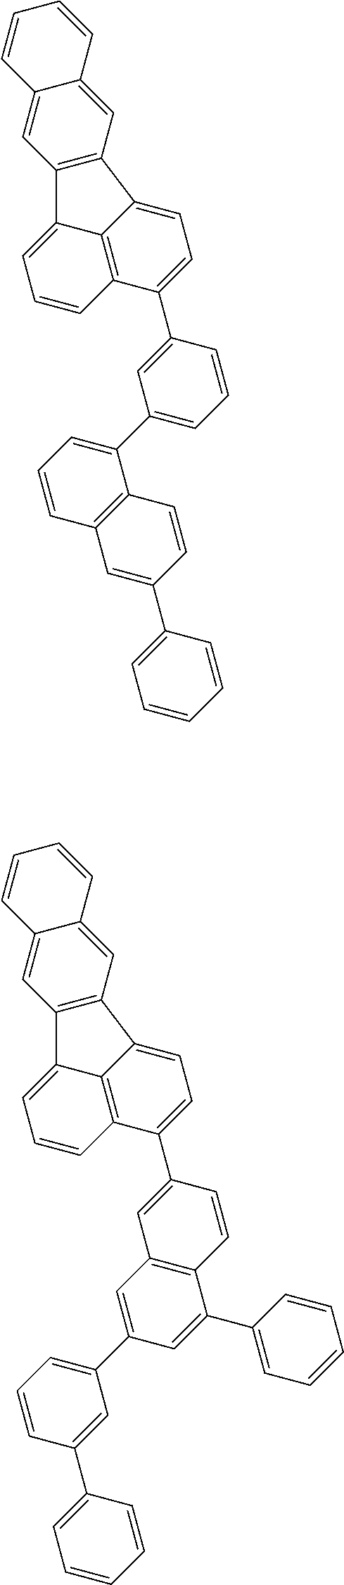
C1=C2C3=C(C=CC=C3C3=C2C=C2C(=C3)C=CC=C2)C(C2=CC3=C(C=C2)C(C2=CC=CC=C2)=CC(C2=CC=CC(C4=CC=CC=C4)=C2)=C3)=C1.C1=C2C3=C(C=CC=C3C3=C2C=C2C(=C3)C=CC=C2)C(C2=CC(C3=CC=CC4=C3C=CC(C3=CC=CC=C3)=C4)=CC=C2)=C1
